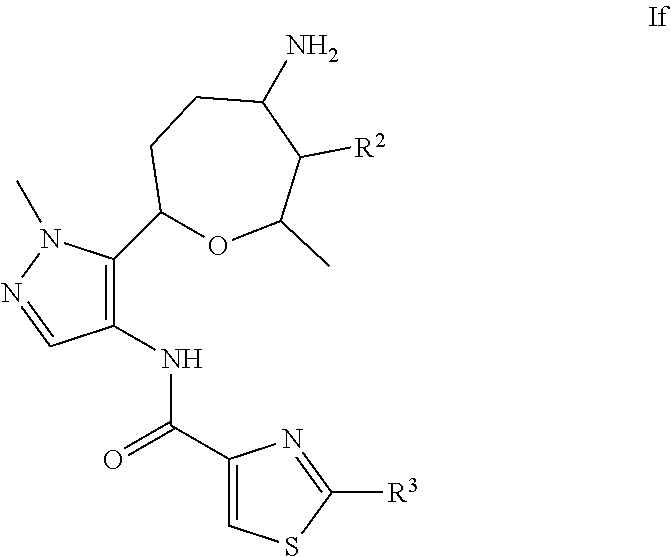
C1(NC(C2=CSC([R3])=N2)=O)=C(C2OC(C)C([R2])C(N)CC2)N(C)N=C1
